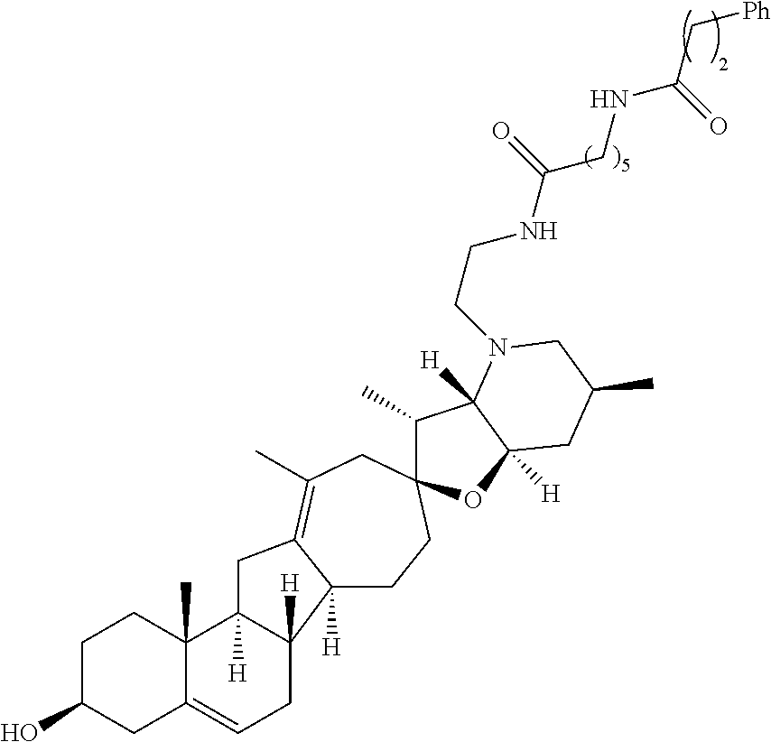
C1C(O)CC2=CCC3([H])C([H])(C2(C)C1)CC1=C(C)CC2(CCC31[H])C(C)C1([H])C([H])(O2)CC(C)CN1CCNC(=O)CNC(=O)C[Ph]
